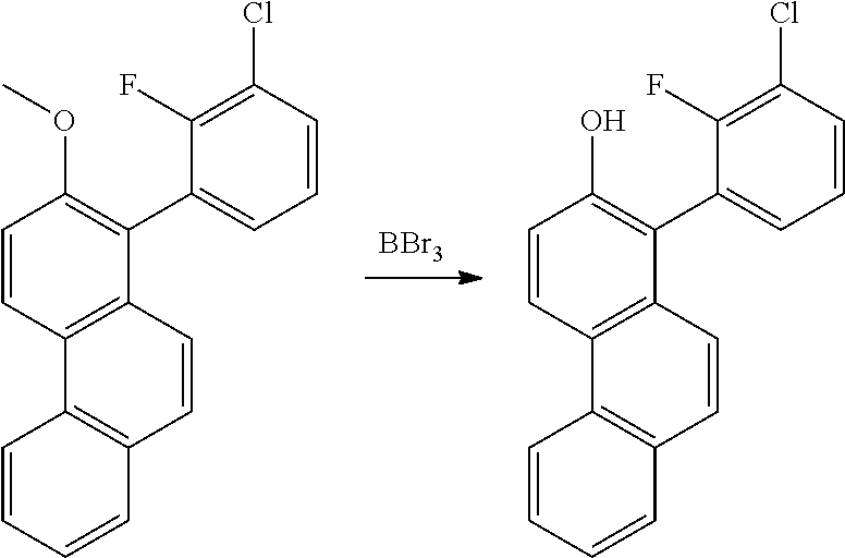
[BBr3].C1=CC=CC2=C1C1=C(C(C3=CC=CC(Cl)=C3F)=C(OC)C=C1)C=C2.C1=CC=CC2=C1C1=C(C(C3=CC=CC(Cl)=C3F)=C(O)C=C1)C=C2
